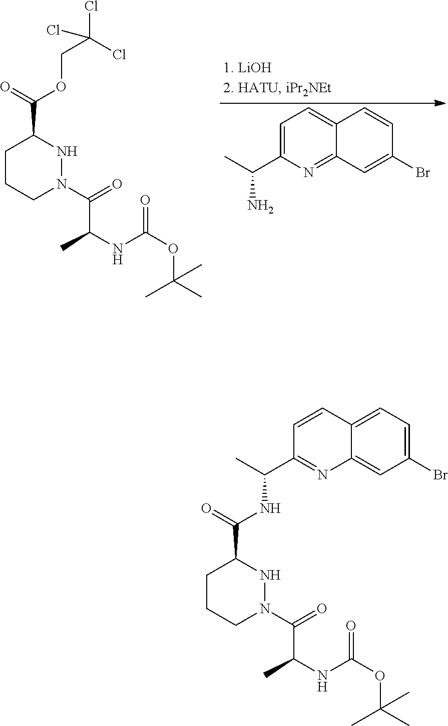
C1=C(C(N)C)N=C2C(=C1)C=CC(Br)=C2.C1CCN(C(C(NC(=O)OC(C)(C)C)C)=O)NC1C(OCC(Cl)(Cl)Cl)=O.C1CCN(C(C(NC(=O)OC(C)(C)C)C)=O)NC1C(NC(C1=NC2=CC(Br)=CC=C2C=C1)C)=O
